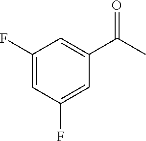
C1=C(F)C=C(C(C)=O)C=C1F
